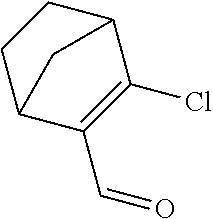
C1(Cl)=C(C=O)C2CCC1C2
